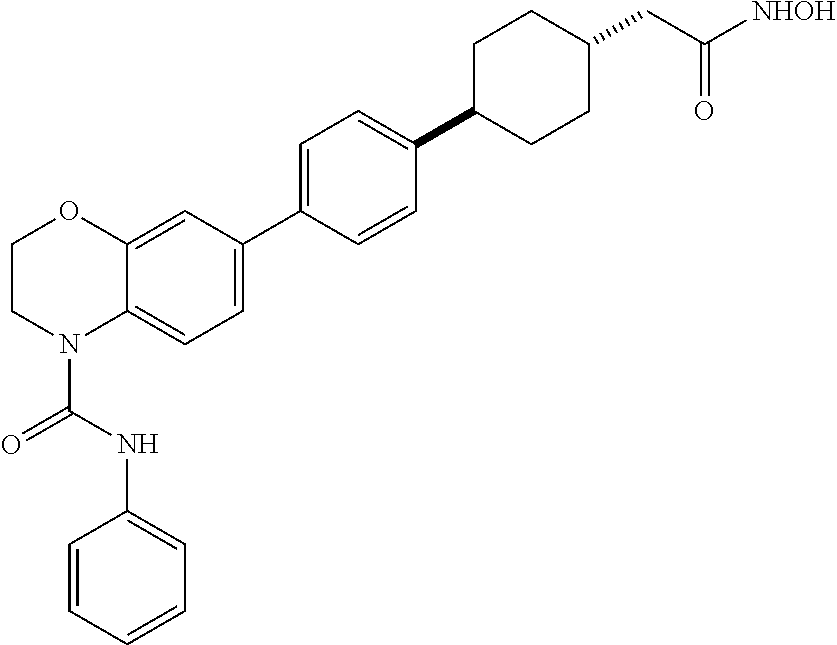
C1=CC=CC(NC(=O)N2C3=CC=C(C4=CC=C(C5CCC(CC([NHOH])=O)CC5)C=C4)C=C3OCC2)=C1
